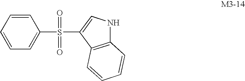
C1=CC=C(S(C2=CNC3=C2C=CC=C3)(=O)=O)C=C1
